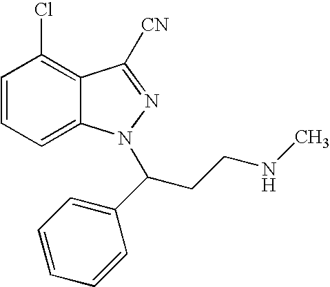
C1=CC=C2C(=C1Cl)C([CN])=NN2C(CCNC)C1=CC=CC=C1
